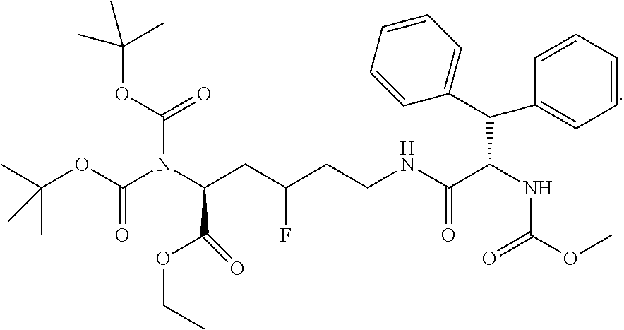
N(C(CC(CCNC(C(NC(OC)=O)C(C1=CC=CC=C1)C1=CC=CC=C1)=O)F)C(=O)OCC)(C(OC(C)(C)C)=O)C(OC(C)(C)C)=O
